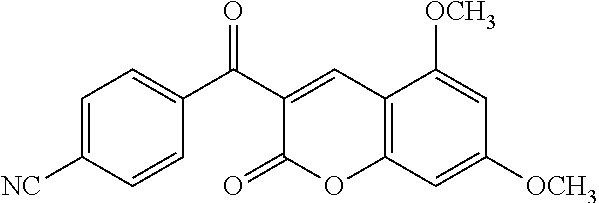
C12=C(C=C([OCH3])C=C1[OCH3])OC(=O)C(C(C1=CC=C([NC])C=C1)=O)=C2
